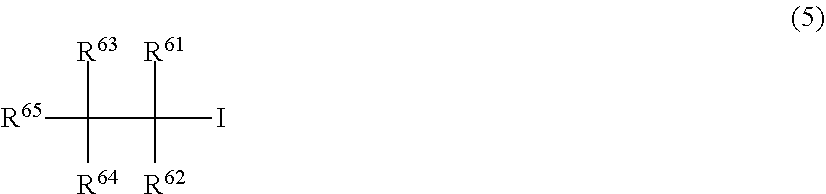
[R65]C(C(I)([R61])[R62])([R63])[R64]
